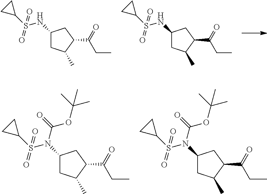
C1(NS(C2CC2)(=O)=O)CC(C)C(C(=O)CC)C1.C1(NS(C2CC2)(=O)=O)CC(C)C(C(=O)CC)C1.C1(N(S(C2CC2)(=O)=O)C(OC(C)(C)C)=O)CC(C)C(C(=O)CC)C1.C1(N(S(C2CC2)(=O)=O)C(OC(C)(C)C)=O)CC(C)C(C(=O)CC)C1
